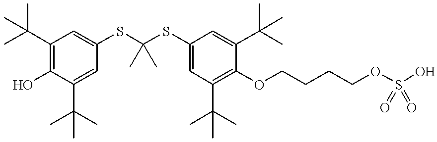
C1(C(C)(C)C)=C(O)C(C(C)(C)C)=CC(SC(SC2=CC(C(C)(C)C)=C(OCCCCOS(O)(=O)=O)C(C(C)(C)C)=C2)(C)C)=C1
